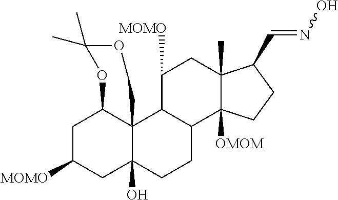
C1C([MOMO])CC2(O)C3(C1OC(C)(C)OC3)C1C(CC2)C2([OMOM])C(C)(CC1[MOMO])C(C=NO)CC2
